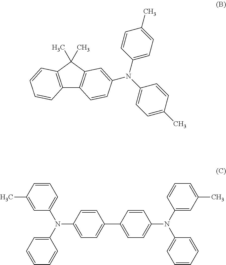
C12=C(C(C)(C)C3=C1C=CC(N(C1=CC=C(C)C=C1)C1=CC=C(C)C=C1)=C3)C=CC=C2.C1(N(C2=CC=CC=C2)C2=CC=CC(C)=C2)=CC=C(C2=CC=C(N(C3=CC(C)=CC=C3)C3=CC=CC=C3)C=C2)C=C1
